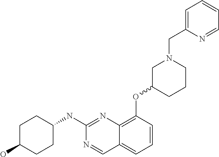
C1C(O)CCC(NC2=NC3=C(OC4CCCN(CC5=CC=CC=N5)C4)C=CC=C3C=N2)C1
